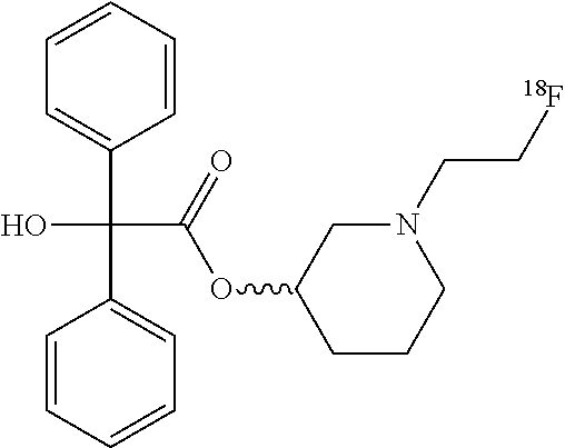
C1=CC=CC(C(C2=CC=CC=C2)(C(=O)OC2CN(CC[18F])CCC2)O)=C1
